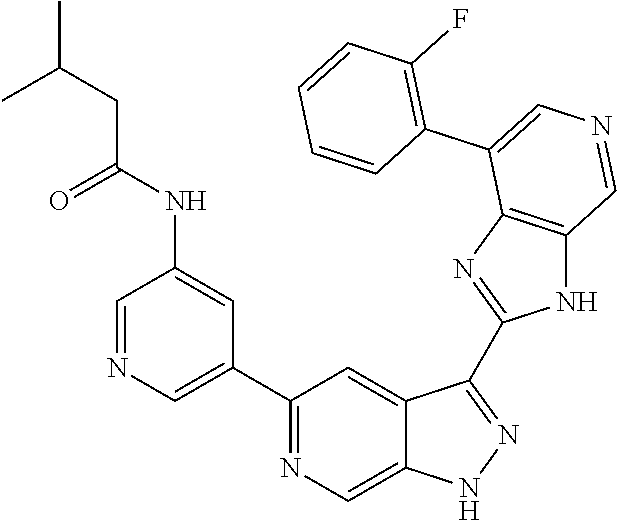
C1(C2=CN=CC(NC(CC(C)C)=O)=C2)=NC=C2C(=C1)C(C1=NC3=C(N1)C=NC=C3C1=C(F)C=CC=C1)=NN2
